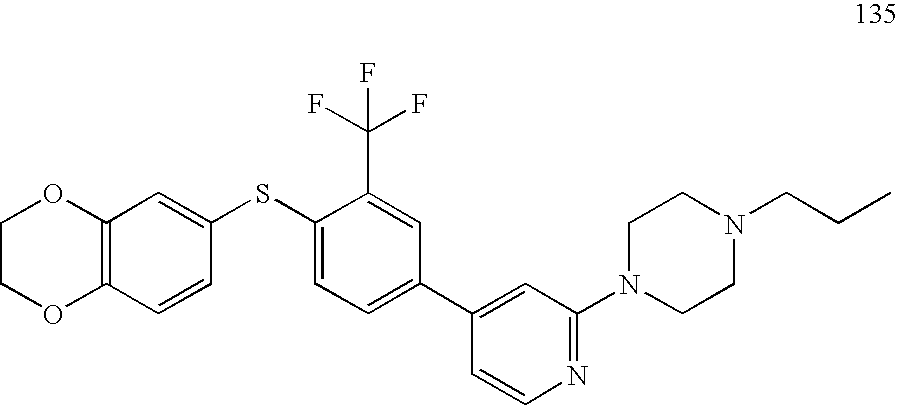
C1COC2=C(O1)C=C(SC1=CC=C(C3=CC(N4CCN(CCC)CC4)=NC=C3)C=C1C(F)(F)F)C=C2
